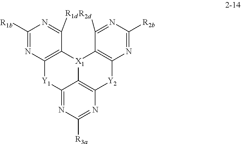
C12=C([X1]3C4=C([Y2]1)N=C([R3a])N=C4[Y1]C1=C3C([R1d])=NC([R1b])=N1)C([R2d])=NC([R2b])=N2
